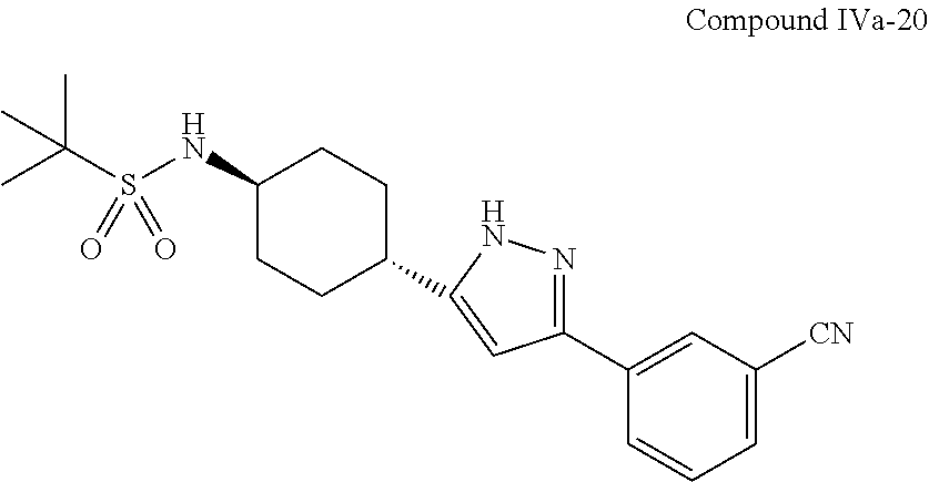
C1(NS(C(C)(C)C)(=O)=O)CCC(C2=CC(C3=CC([CN])=CC=C3)=NN2)CC1
